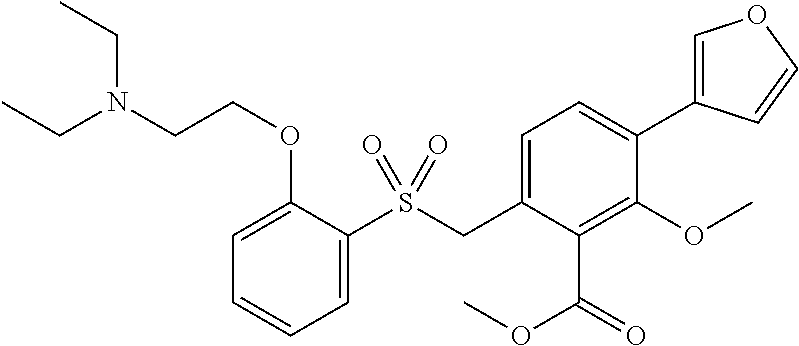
S(CC1=CC=C(C2=COC=C2)C(OC)=C1C(=O)OC)(=O)(=O)C1=CC=CC=C1OCCN(CC)CC
